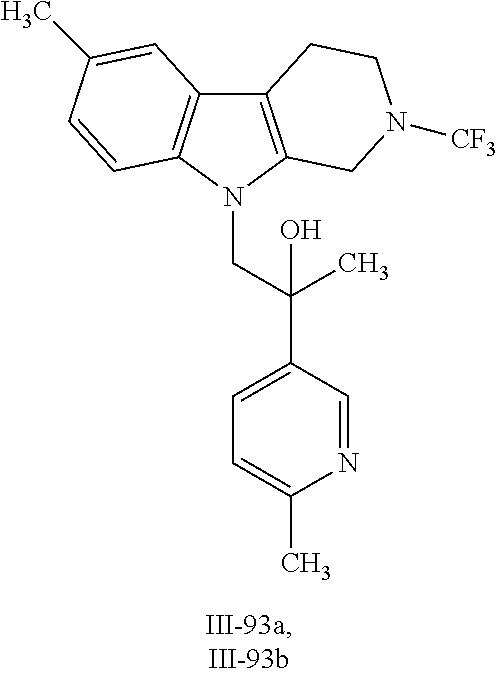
C12=C(N(CC(C3=CC=C(C)N=C3)(C)O)C3=C1C=C(C)C=C3)CN([CF3])CC2
